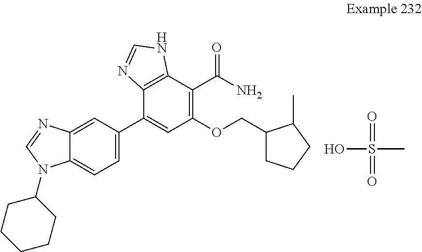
C1=C(C2=CC(OCC3CCCC3C)=C(C(N)=O)C3=C2N=CN3)C=C2C(=C1)N(C1CCCCC1)C=N2.OS(C)(=O)=O
